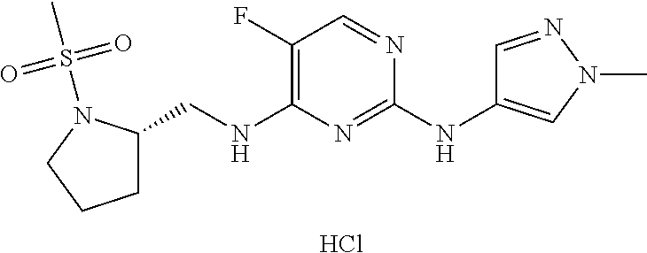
C1(F)=C(NCC2CCCN2S(C)(=O)=O)N=C(NC2=CN(C)N=C2)N=C1.Cl
